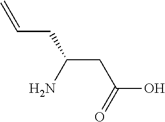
C(CC(CC(O)=O)N)=C
